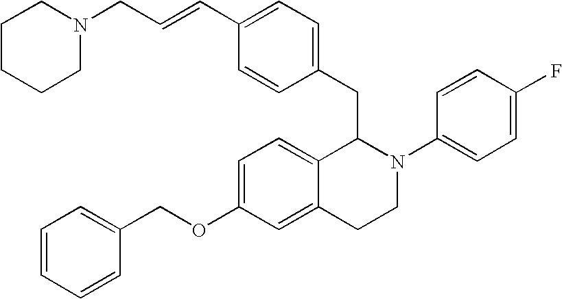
C1=C(OCC2=CC=CC=C2)C=C2C(=C1)C(CC1=CC=C(C=CCN3CCCCC3)C=C1)N(C1=CC=C(F)C=C1)CC2
